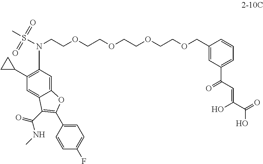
C12=CC(N(S(C)(=O)=O)CCOCCOCCOCCOCC3=CC(C(C=C(C(=O)O)O)=O)=CC=C3)=C(C3CC3)C=C1C(C(=O)NC)=C(C1=CC=C(F)C=C1)O2
